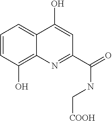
C1=CC(O)=C2C(=C1)C(O)=CC(C(NC[COOH])=O)=N2
